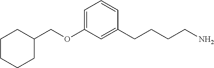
C1CCCC(COC2=CC=CC(CCCCN)=C2)C1
